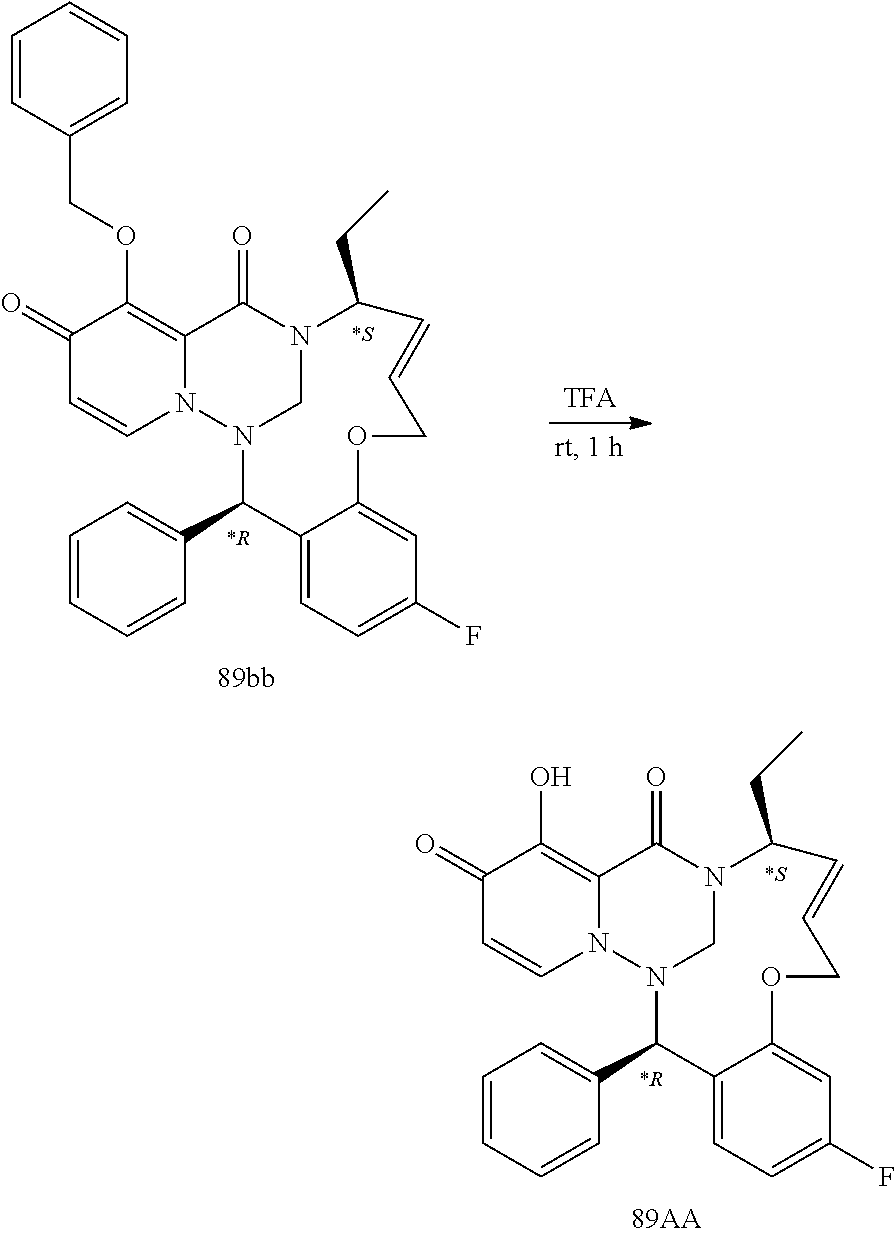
C1=CC=CC(C2C3=CC=C(F)C=C3OCC=CC(CC)N3CN2N2C(=C(OCC4=CC=CC=C4)C(=O)C=C2)C3=O)=C1.C1=CC=CC(C2C3=CC=C(F)C=C3OCC=CC(CC)N3CN2N2C(=C(O)C(=O)C=C2)C3=O)=C1
